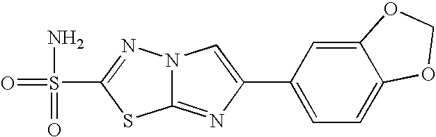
C12=NC(C3=CC=C4C(=C3)OCO4)=CN1N=C(S(=O)(N)=O)S2
